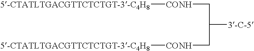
[CONH]([5-CTATLTGACGTTCTCTGT-3-C4H8])CC(C[CONH][5-CTATLTGACGTTCTCTGT-3-C4H8])[3-C-5]
